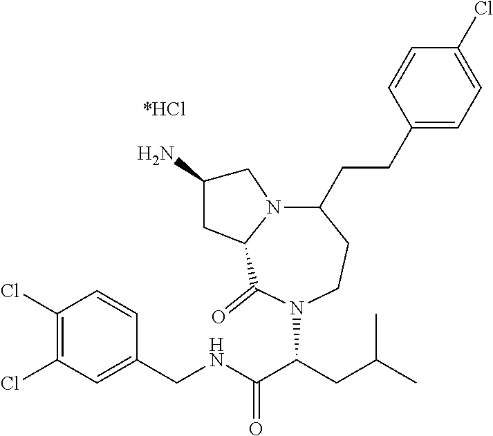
C1(Cl)=C(Cl)C=C(CNC(C(CC(C)C)N2C(=O)C3N(CC(N)C3)C(CCC3=CC=C(Cl)C=C3)CC2)=O)C=C1
